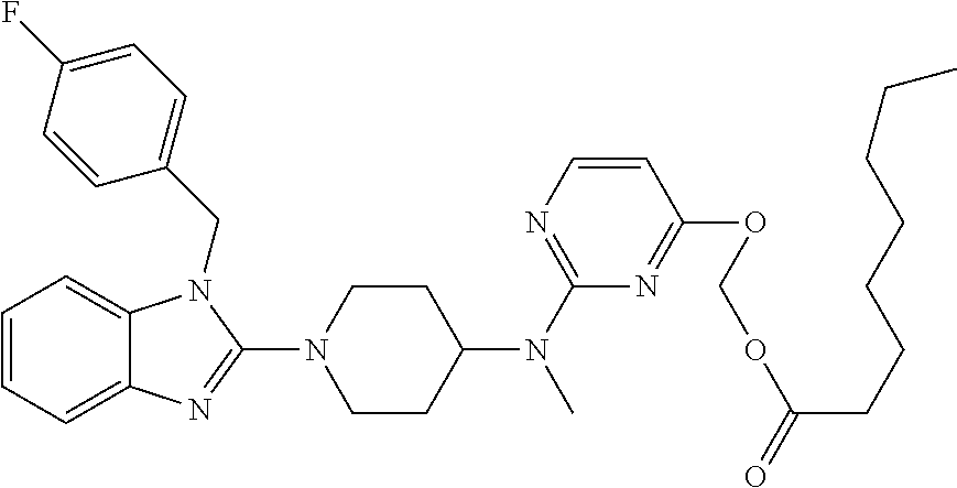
C1=CC=C2C(=C1)N(CC1=CC=C(F)C=C1)C(N1CCC(N(C)C3=NC=CC(OCOC(CCCCCCC)=O)=N3)CC1)=N2
